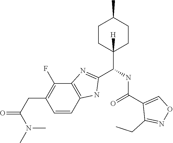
C1=CC2=C(C(F)=C1CC(=O)N(C)C)N=C(C(NC(=O)C1=CON=C1CC)C1([H])CCC(C)CC1)N2
